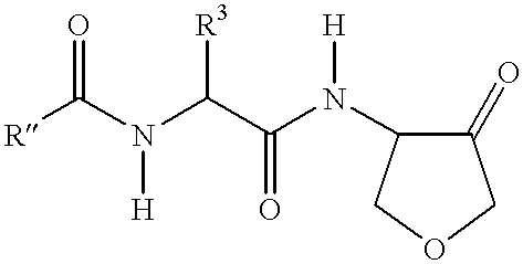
[R]C(N(C(C(N([H])C1C(=O)COC1)=O)[R3])[H])=O
